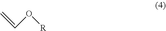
O([R])C=C
